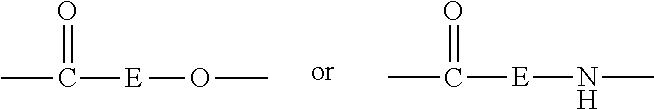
CC([E]OC)=O.CC([E]NC)=O
